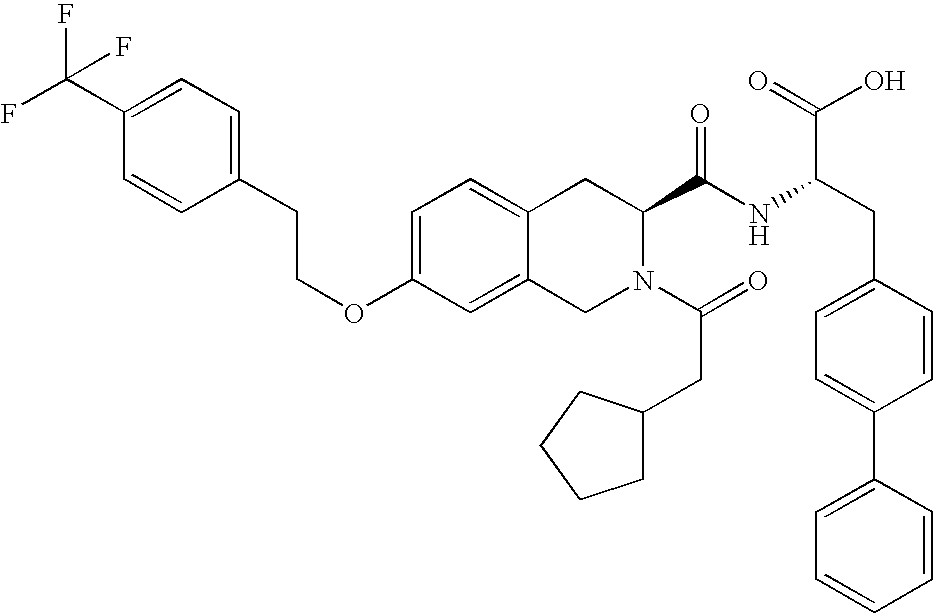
C12=CC=C(OCCC3=CC=C(C(F)(F)F)C=C3)C=C1CN(C(=O)CC1CCCC1)C(C(NC(CC1=CC=C(C3=CC=CC=C3)C=C1)C(=O)O)=O)C2
